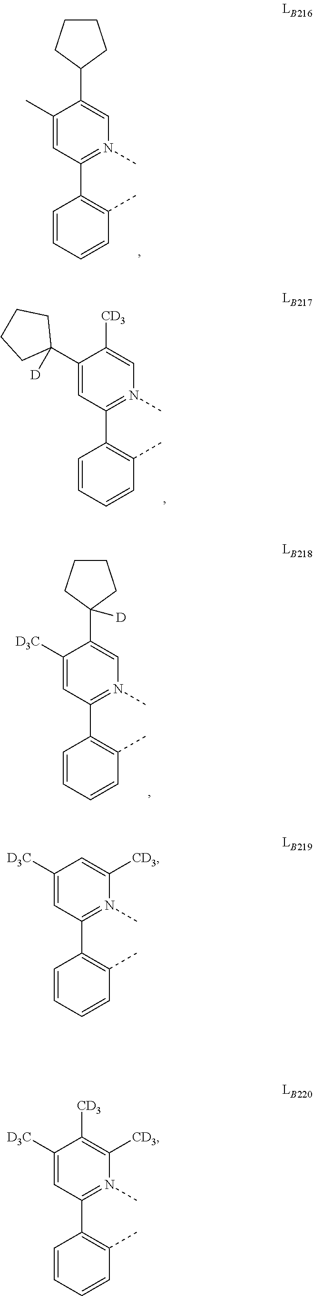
C1(C)=CC(C2=C(C)C=CC=C2)=N(C)C=C1C1CCCC1.C1(C2([D])CCCC2)=CC(C2=C(C)C=CC=C2)=N(C)C=C1[CD3].C1([D3C])=CC(C2=C(C)C=CC=C2)=N(C)C=C1C1([D])CCCC1.C1([D3C])=CC(C2=C(C)C=CC=C2)=N(C)C([CD3])=C1.C1([D3C])=CC(C2=C(C)C=CC=C2)=N(C)C([CD3])=C1[CD3]
